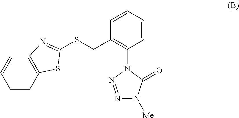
C1=CC=CC(N2N=NN([Me])C2=O)=C1CSC1=NC2=C(C=CC=C2)S1
